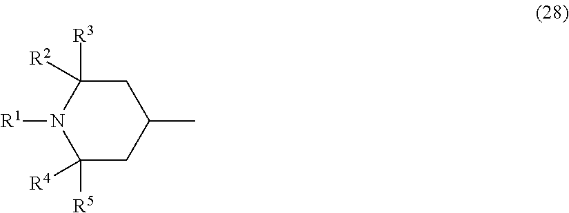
C1C([R3])([R2])N([R1])C([R4])([R5])CC1C
